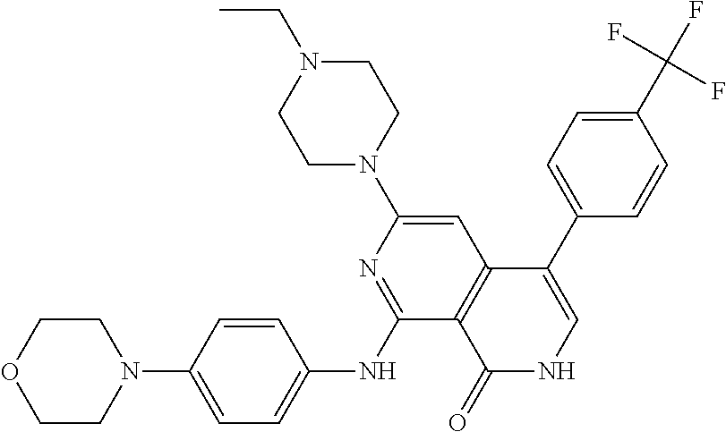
N1(C2=CC3=C(C(NC4=CC=C(N5CCOCC5)C=C4)=N2)C(=O)NC=C3C2=CC=C(C(F)(F)F)C=C2)CCN(CC)CC1
